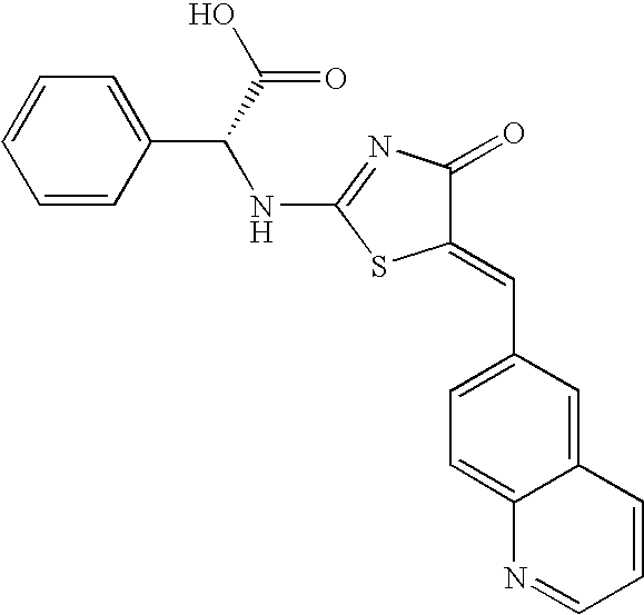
N(C1=NC(=O)C(=CC2=CC=C3C(=C2)C=CC=N3)S1)C(C1=CC=CC=C1)C(=O)O
